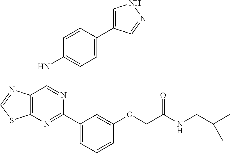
C12=C(C(NC3=CC=C(C4=CNN=C4)C=C3)=NC(C3=CC=CC(OCC(NCC(C)C)=O)=C3)=N1)N=CS2
